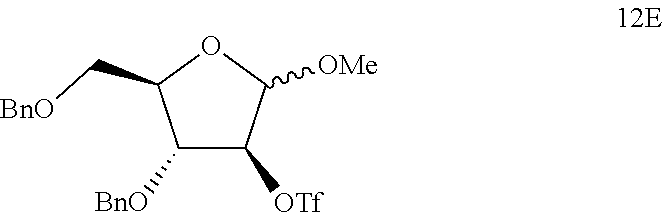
C1([BnO])C([OTf])C([OMe])OC1C[BnO]
